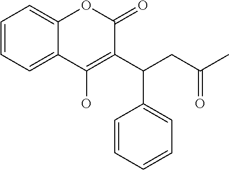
C1=CC=C2C(=C1)OC(=O)C(C(CC(C)=O)C1=CC=CC=C1)=C2O
